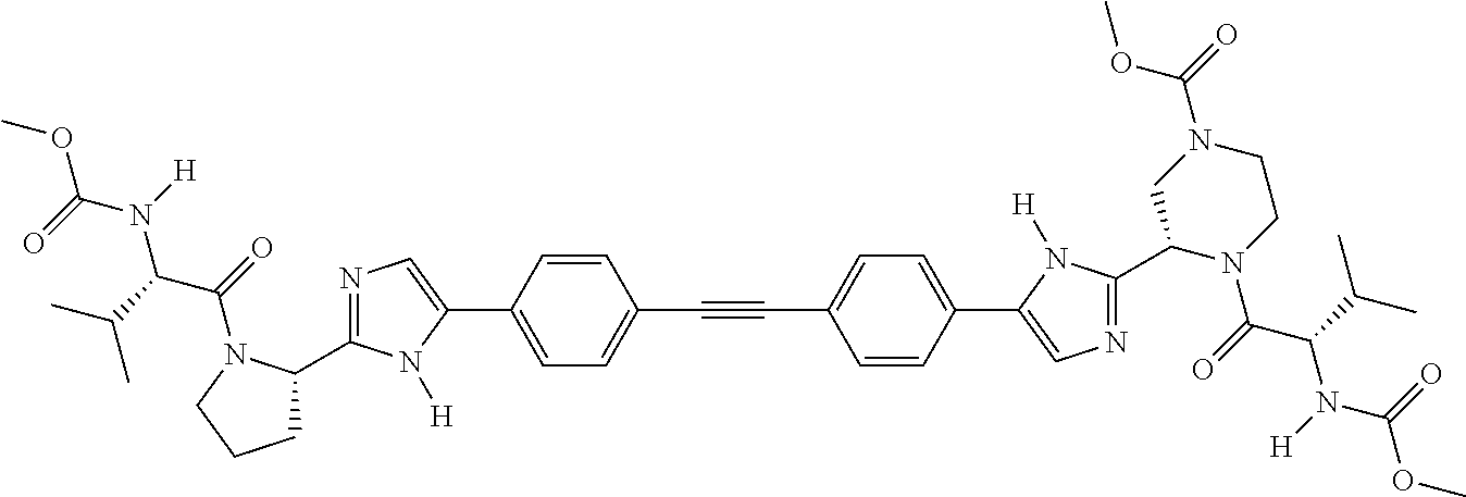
C(#CC1=CC=C(C2=CN=C(C3N(C(C(N(C(OC)=O)[H])C(C)C)=O)CCN(C(=O)OC)C3)N2[H])C=C1)C1=CC=C(C2=CN=C(C3CCCN3C(C(N(C(OC)=O)[H])C(C)C)=O)N2[H])C=C1
